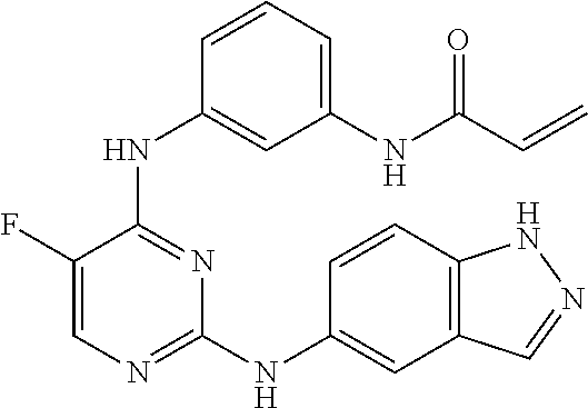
N(C1=NC=C(F)C(NC2=CC(NC(C=C)=O)=CC=C2)=N1)C1=CC2=C(C=C1)NN=C2
